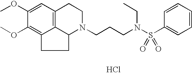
C12=C3C=C(OC)C(OC)=C1CCC2N(CCCN(S(C1=CC=CC=C1)(=O)=O)CC)CC3.Cl
